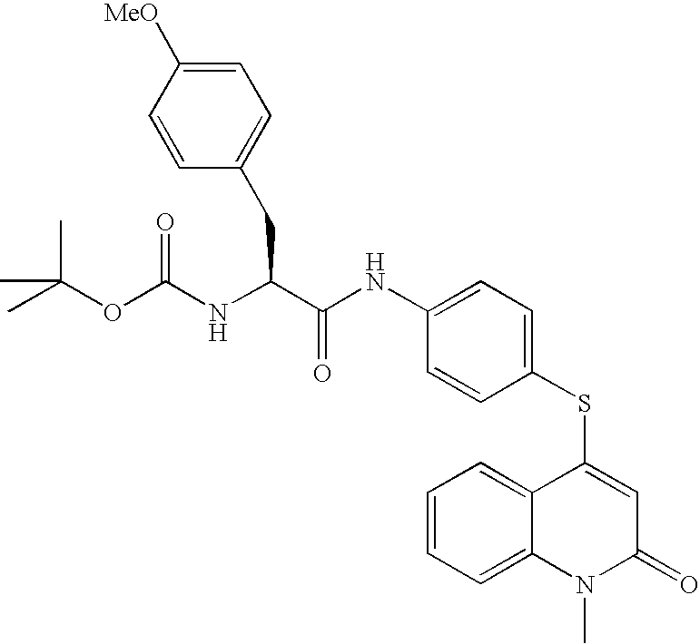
CC(C)(C)OC(NC(CC1=CC=C([MeO])C=C1)C(NC1=CC=C(SC2=CC(=O)N(C)C3=CC=CC=C23)C=C1)=O)=O
